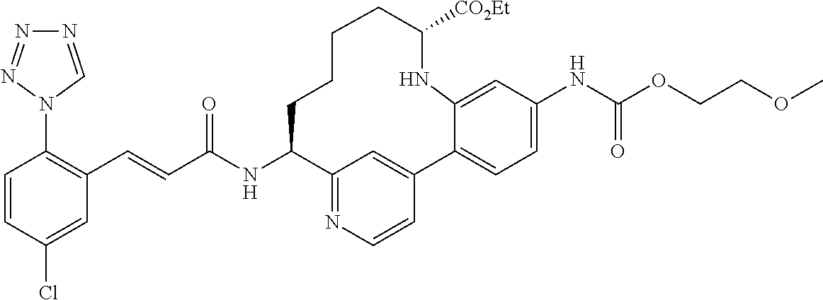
C1=CC(Cl)=CC(C=CC(NC2C3=NC=CC(=C3)C3=CC=C(NC(OCCOC)=O)C=C3NC([CO2Et])CCCC2)=O)=C1N1C=NN=N1
